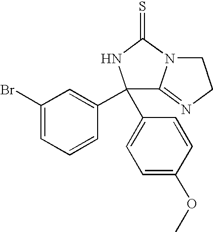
C1(C2=CC=C(OC)C=C2)(C2=CC(Br)=CC=C2)C2=NCCN2C(=S)N1
